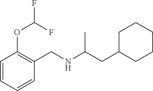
C1=CC=CC(CNC(CC2CCCCC2)C)=C1OC(F)F
